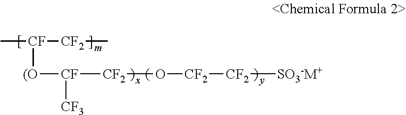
C[CF]([CF2]C)[(O][CF]([CF2]O[CF2][CF2][SO3-M+])[CF3]
